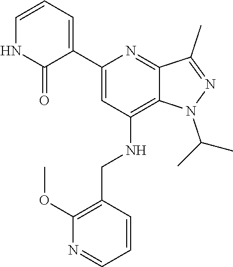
CC(N1C2=C(NCC3=C(OC)N=CC=C3)C=C(C3=CC=CNC3=O)N=C2C(C)=N1)C
